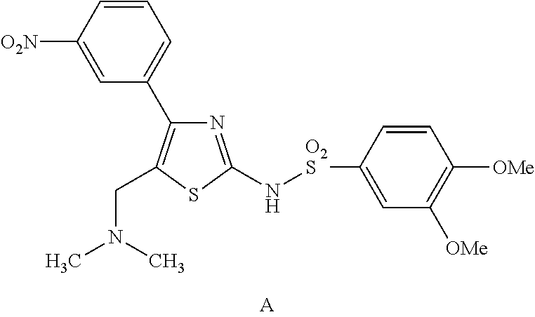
C1=CC([O2N])=CC(C2=C(CN(C)C)SC(N[O2S]C3=CC([OMe])=C([OMe])C=C3)=N2)=C1
